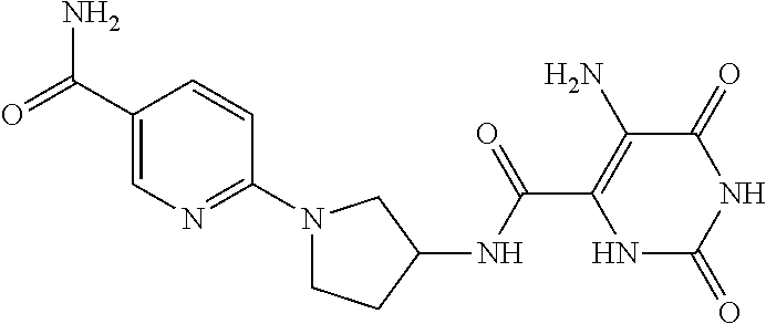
C(C1=C(N)C(=O)NC(=O)N1)(=O)NC1CN(C2=NC=C(C(N)=O)C=C2)CC1
